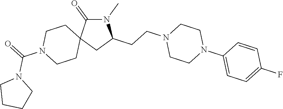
N1(C)C(=O)C2(CC1CCN1CCN(C3=CC=C(F)C=C3)CC1)CCN(C(=O)N1CCCC1)CC2
